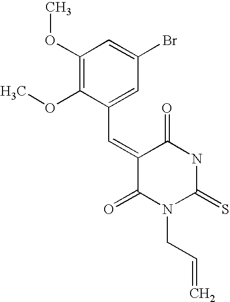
C1(OC)=C(OC)C(C=C2C(=O)N(CC=C)C(=S)NC2=O)=CC(Br)=C1
